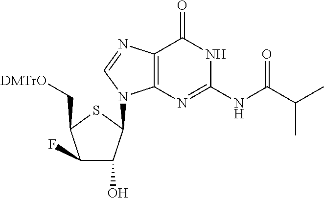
OC1C(F)C(C[DMTrO])SC1N1C2=C(N=C1)C(=O)NC(NC(C(C)C)=O)=N2
